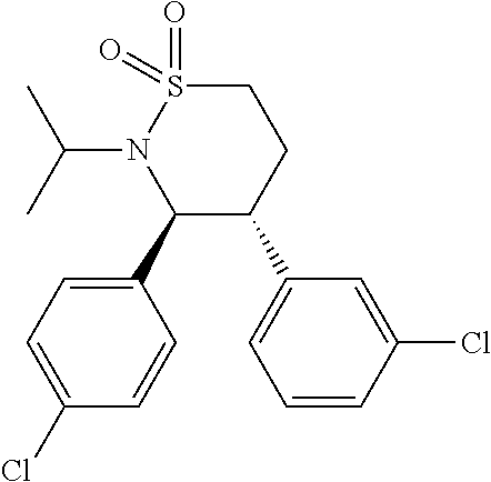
C1(C2=CC=C(Cl)C=C2)C(C2=CC=CC(Cl)=C2)CCS(=O)(=O)N1C(C)C
